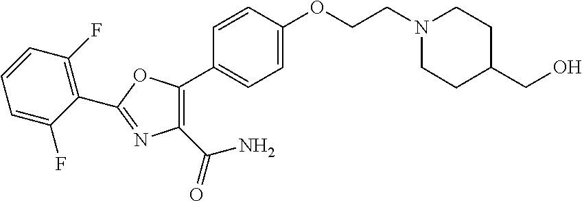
C1=C(OCCN2CCC(CO)CC2)C=CC(C2=C(C(=O)N)N=C(C3=C(F)C=CC=C3F)O2)=C1
